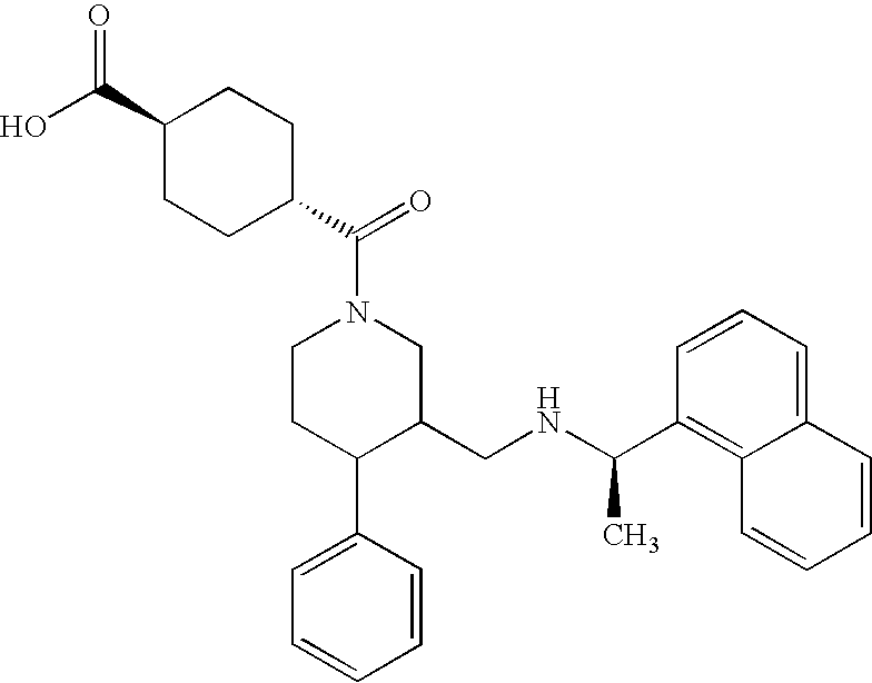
C1CC(C2=CC=CC=C2)C(CNC(C)C2=C3C(=CC=C2)C=CC=C3)CN1C(=O)C1CCC(C(=O)O)CC1
